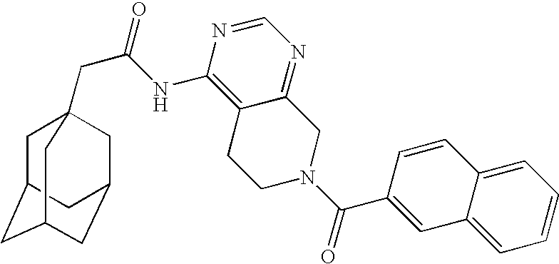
C1C2CC3CC(CC1(CC(=O)NC1=C4C(=NC=N1)CN(C(=O)C1=CC5=CC=CC=C5C=C1)CC4)C3)C2
